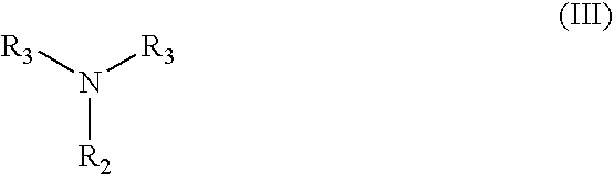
[R2]N([R3])[R3]
